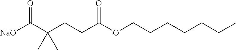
C(C(CCC(OCCCCCCC)=O)(C)C)([NaO])=O
